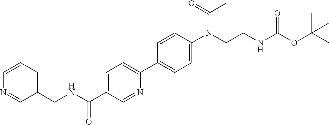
C1=CC=C(CNC(C2=CC=C(C3=CC=C(N(CCNC(OC(C)(C)C)=O)C(=O)C)C=C3)N=C2)=O)C=N1
